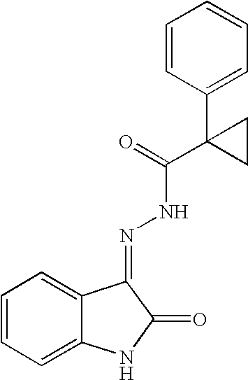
C1=CC=C2C(=C1)C(=NNC(C1(C3=CC=CC=C3)CC1)=O)C(=O)N2
